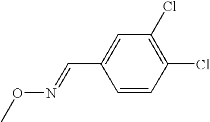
CON=CC1=CC(Cl)=C(Cl)C=C1
